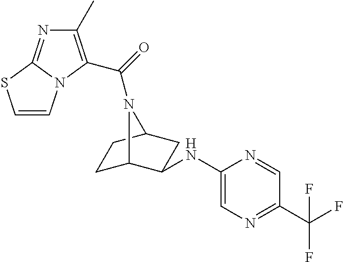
C(=O)(N1C2CCC1CC2NC1=CN=C(C(F)(F)F)C=N1)C1=C(C)N=C2N1C=CS2
